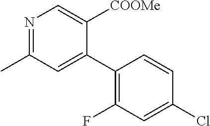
N1=C(C)C=C(C2=C(F)C=C(Cl)C=C2)C([COOMe])=C1
